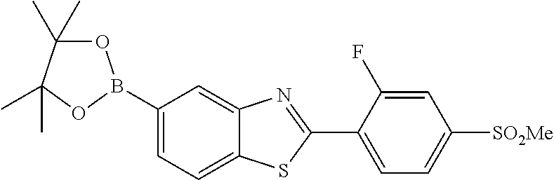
C1=C(B2OC(C)(C)C(C)(C)O2)C=C2C(=C1)SC(C1=CC=C([SO2Me])C=C1F)=N2
